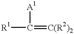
[R1]C([A1])=[C(R2)2]
